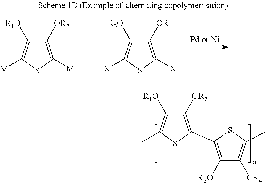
C1([OR4])=C([X])SC([X])=C1[R3O].C1([OR2])=C([M])SC([M])=C1[R1O].C1([OR2])=C(C2=C([R3O])C([OR4])=C(C)S2)SC(C)=C1[R1O]
